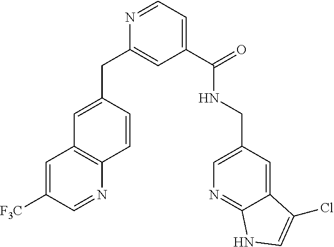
C1(CC2=CC(C(=O)NCC3=CN=C4C(=C3)C(Cl)=CN4)=CC=N2)=CC2=C(N=CC([F3C])=C2)C=C1
